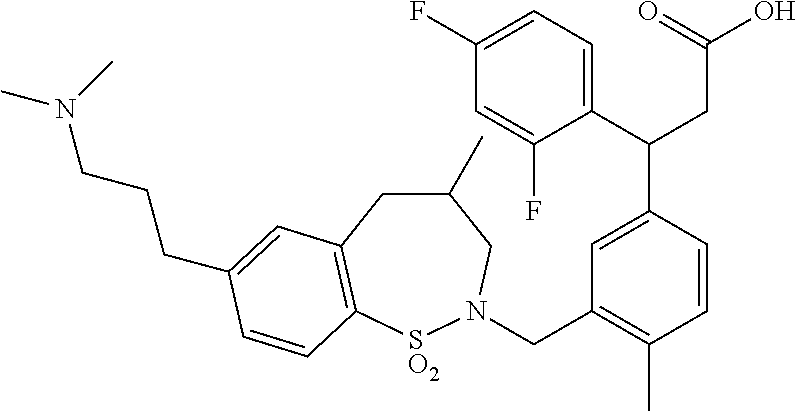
C1(C(CC(O)=O)C2=CC(CN3[SO2]C4=C(CC(C)C3)C=C(CCCN(C)C)C=C4)=C(C)C=C2)=CC=C(F)C=C1F
